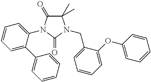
C1(C)(C)C(=O)N(C2=CC=CC=C2C2=CC=CC=C2)C(=O)N1CC1=CC=CC=C1OC1=CC=CC=C1
